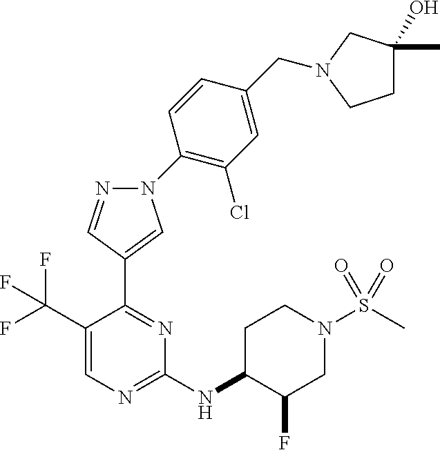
N1(C2=C(Cl)C=C(CN3CC(O)(C)CC3)C=C2)N=CC(C2=NC(NC3C(F)CN(S(C)(=O)=O)CC3)=NC=C2C(F)(F)F)=C1
